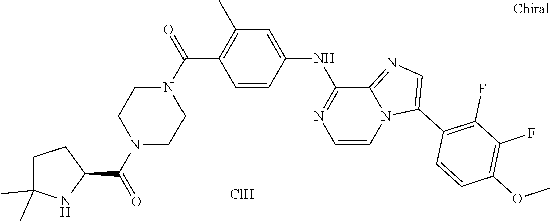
O(C)C1=C(F)C(F)=C(C2=CN=C3N2C=CN=C3NC2=CC(C)=C(C(N3CCN(C(C4CCC(C)(C)N4)=O)CC3)=O)C=C2)C=C1.Cl
